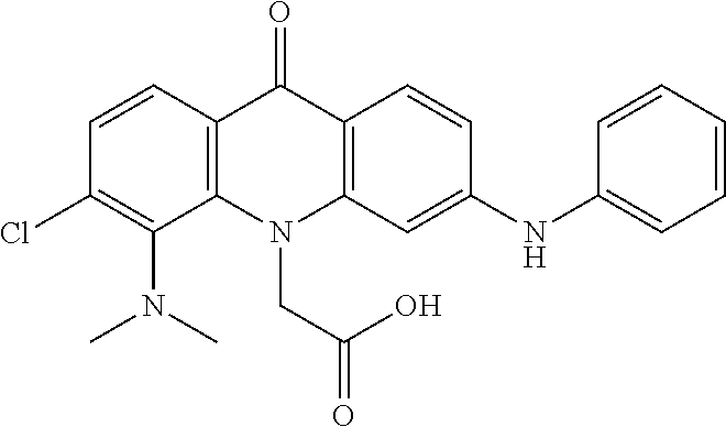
C12=C(N(CC(=O)O)C3=C(C1=O)C=CC(NC1=CC=CC=C1)=C3)C(N(C)C)=C(Cl)C=C2
